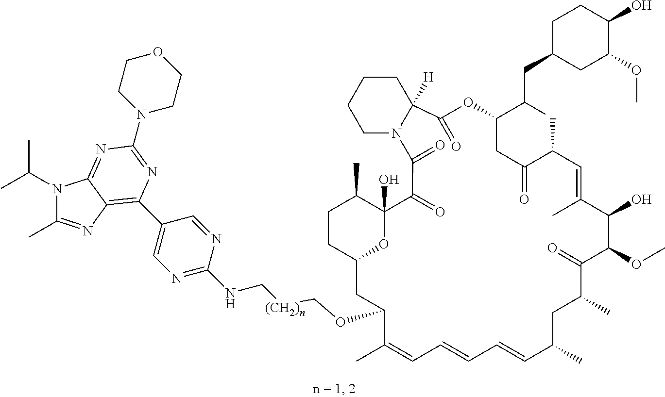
CC1C2(O)C(=O)C(=O)N3CCCCC3([H])C(=O)OC(C(CC3CC(OC)C(O)CC3)C)CC(=O)C(C)C=C(C)C(O)C(OC)C(=O)C(C)CC(C)C=CC=CC=C(C)C(OC[(CH2)n]CNC3=NC=C(C4=C5N=C(C)N(C(C)C)C5=NC(N5CCOCC5)=N4)C=N3)CC(O2)CC1
